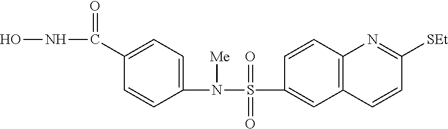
ONC(C1=CC=C(N([Me])S(=O)(=O)C2=CC3=C(C=C2)N=C([SEt])C=C3)C=C1)=O
